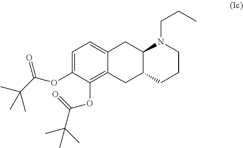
C12=CC=C(OC(=O)C(C)(C)C)C(OC(=O)C(C)(C)C)=C1CC1C(C2)N(CCC)CCC1
